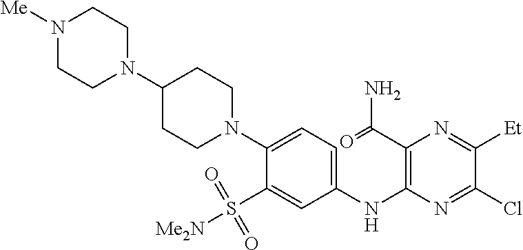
C1(N2CCC(N3CCN([Me])CC3)CC2)=CC=C(NC2=C(C(=O)N)N=C([Et])C(Cl)=N2)C=C1S([Me2N])(=O)=O
